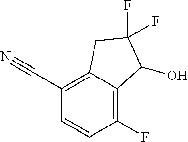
C(C1=C2C(=C(F)C=C1)C(O)C(F)(F)C2)#N
